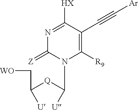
N1=C([HX])C(C#C[Ar])=C([R9])N(C([Q]C(C[WO])[U])[U])C1=[Z]
